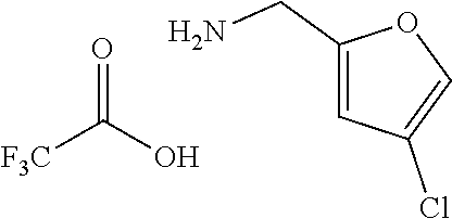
C1(CN)=CC(Cl)=CO1.[F3C]C(O)=O
